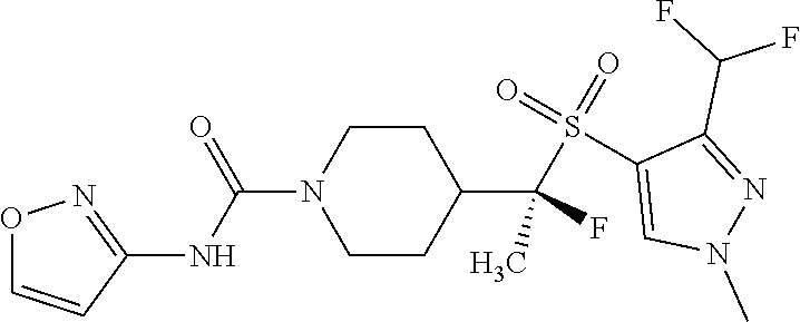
C1=CC(NC(=O)N2CCC(C(S(=O)(=O)C3=CN(C)N=C3C(F)F)(F)C)CC2)=NO1
